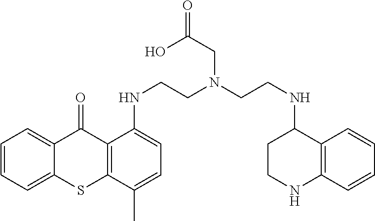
C1=CC=C2C(=C1)C(=O)C1=C(S2)C(C)=CC=C1NCCN(CCNC1CCNC2=C1C=CC=C2)CC(O)=O
